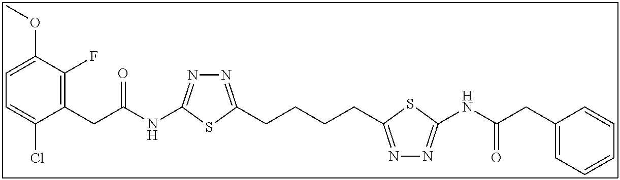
C1=C(OC)C(F)=C(CC(NC2=NN=C(CCCCC3=NN=C(NC(CC4=CC=CC=C4)=O)S3)S2)=O)C(Cl)=C1
